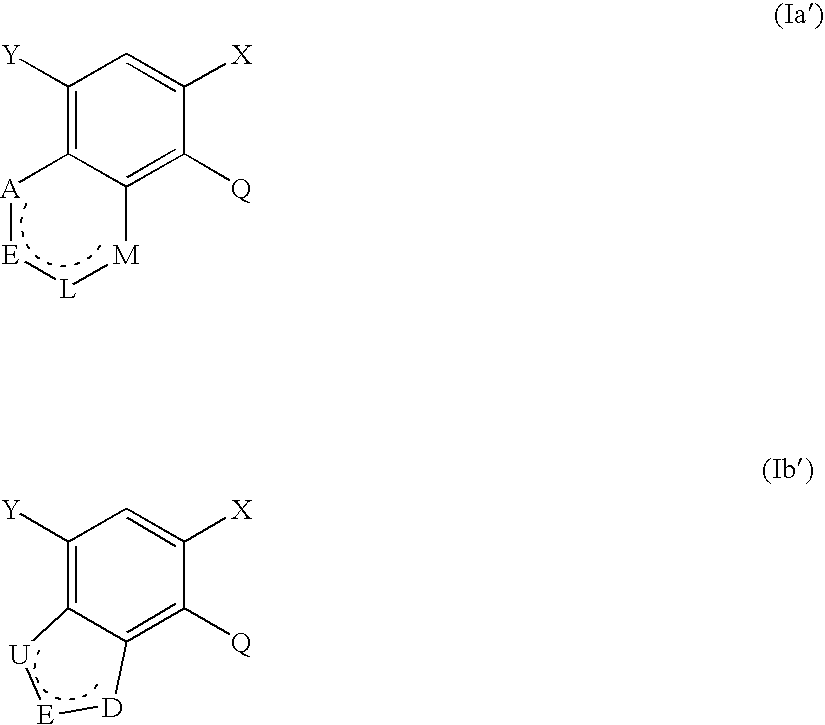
C1([Y])=C2C(=C([Q])C([X])=C1)[M][L][E][A]2.C1([Y])=C2C(=C([Q])C([X])=C1)[D][E][U]2
